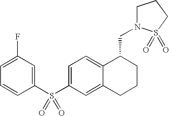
C1(S(C2=CC=C3C(=C2)CCCC3CN2CCCS2(=O)=O)(=O)=O)=CC(F)=CC=C1
